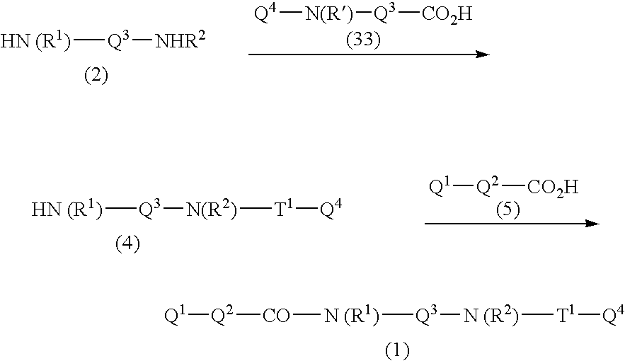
[HN (R1)][Q3][N(R2)][T1][Q4].[Q2]([CO2H])[Q1].[Q2]([CO][N (R1)][Q3][N (R2)][T1][Q4])[Q1].[HN (R1)][Q3][NHR2].[Q4][N(R)][Q3][CO2H]
